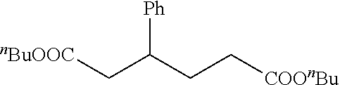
[nBuOOC]CC(CC[COOnBu])[Ph]
